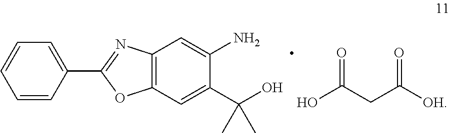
C1=CC=CC(C2=NC3=C(O2)C=C(C(O)(C)C)C(N)=C3)=C1.OC(CC([OH])=O)=O
